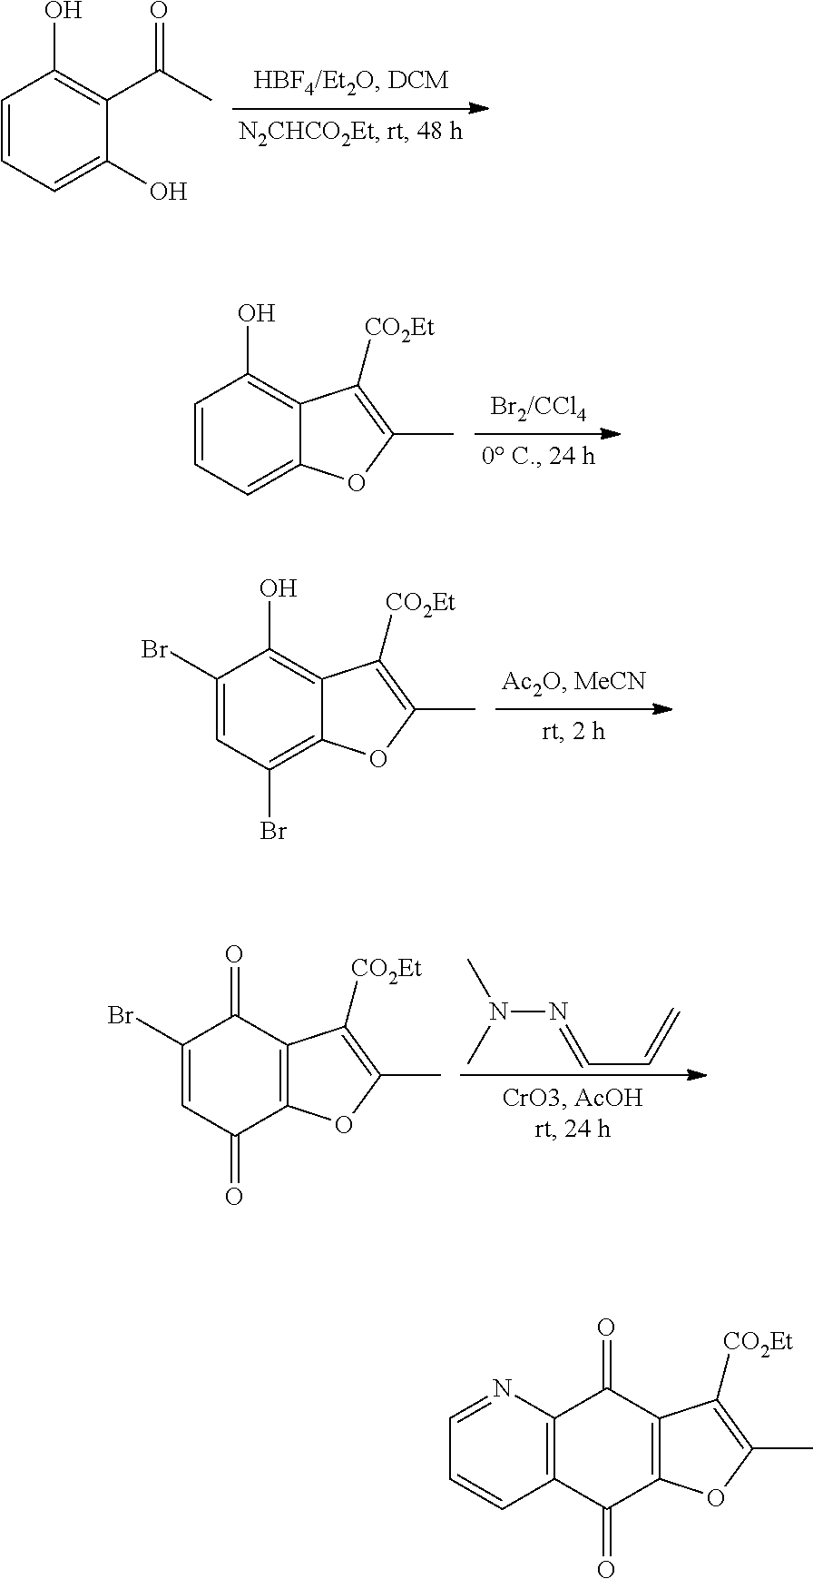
C1=CC=C(O)C(C(=O)C)=C1O.C1=CC=C2C(=C1O)C([CO2Et])=C(C)O2.C1(Br)=CC(Br)=C2C(=C1O)C([CO2Et])=C(C)O2.N(N=CC=C)(C)C.C1(Br)=CC(=O)C2=C(C1=O)C([CO2Et])=C(C)O2.C12=C(C(=O)C3=C(C1=O)C([CO2Et])=C(C)O3)C=CC=N2
